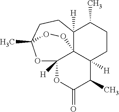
C123C4([H])CCC(C)(OC1([H])OC(=O)C(C)C2([H])CCC4C)OO3
